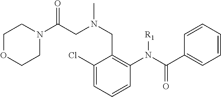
C(C1=C(N(C(C2=CC=CC=C2)=O)[R1])C=CC=C1Cl)N(CC(N1CCOCC1)=O)C
